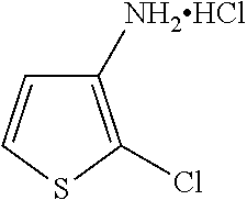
C1=CSC(Cl)=C1[NH2HCl]
